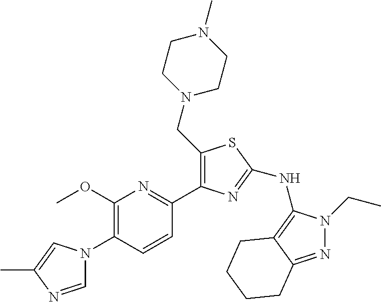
C1=NC(C)=CN1C1=C(OC)N=C(C2=C(CN3CCN(C)CC3)SC(NC3=C4C(=NN3CC)CCCC4)=N2)C=C1
